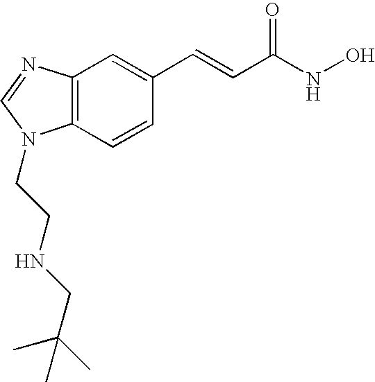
C12=C(C=CC(C=CC(=O)NO)=C1)N(CCNCC(C)(C)C)C=N2
